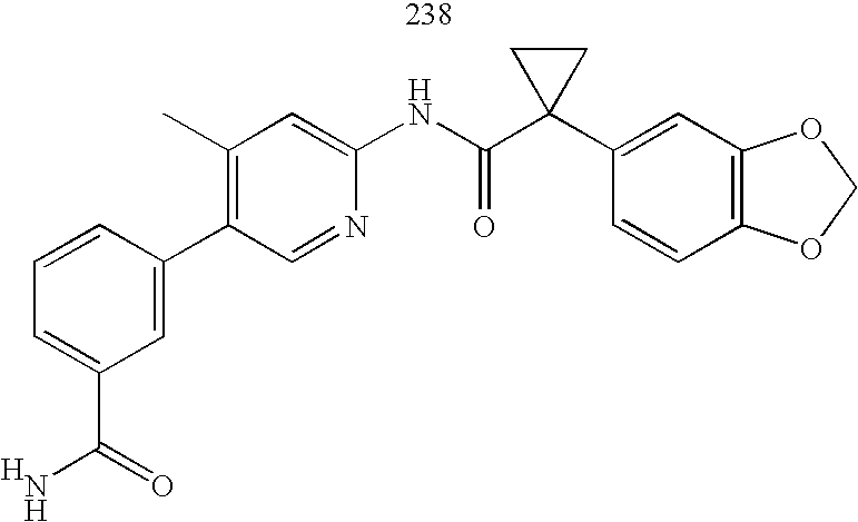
C1(C(=O)N)=CC=CC(C2=C(C)C=C(NC(C3(C4=CC5=C(C=C4)OCO5)CC3)=O)N=C2)=C1.[H]
